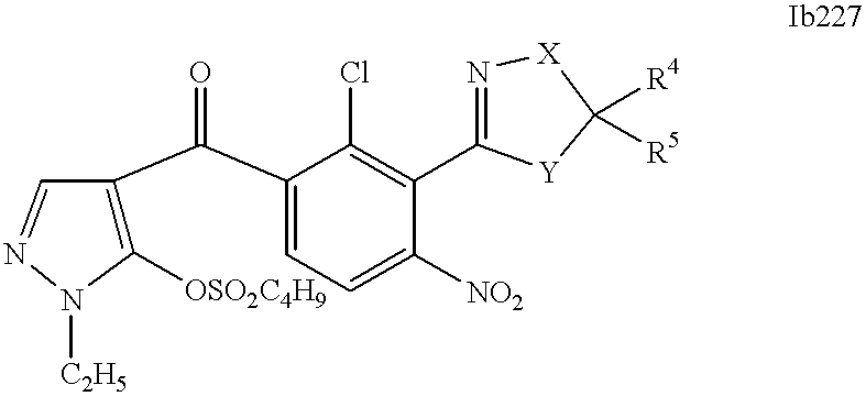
C1([OSO2C4H9])=C(C(C2=CC=C([NO2])C(C3=N[X]C([R4])([R5])[Y]3)=C2Cl)=O)C=NN1[C2H5]
